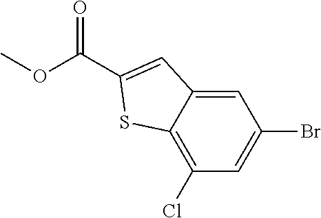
C1=C2C(=C(Cl)C=C1Br)SC(C(OC)=O)=C2
